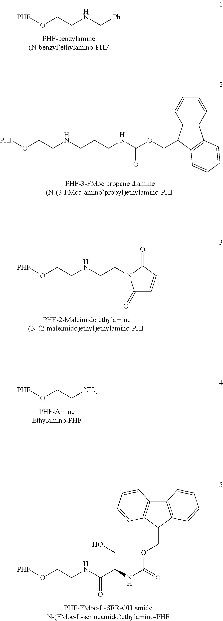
[PHF]OCCNC[Ph].[PHF]OCCNCCCNC(OCC1C2=C(C3=C1C=CC=C3)C=CC=C2)=O.[PHF]OCCNCCN1C(=O)C=CC1=O.[PHF]OCCN.[PHF]OCCNC(C(NC(=O)OCC1C2=C(C3=C1C=CC=C3)C=CC=C2)CO)=O
